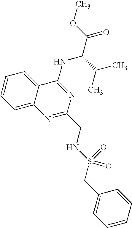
C1=CC=C2C(=C1)C(NC(C(OC)=O)C(C)C)=NC(CNS(=O)(CC1=CC=CC=C1)=O)=N2
